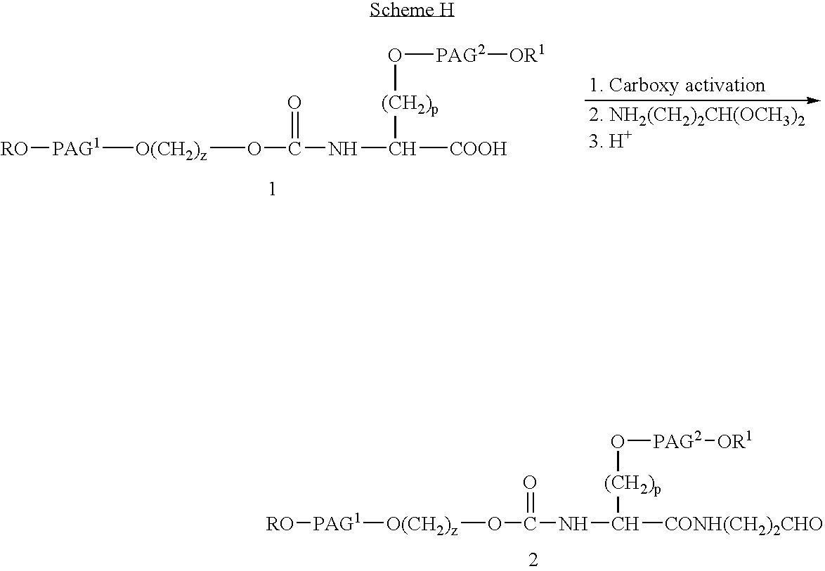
[RO][PAG1][O(CH2)z]OC(=O)NC([(CH2)p]O[PAG2][OR1])[CONH(CH2)2CHO].[RO][PAG1][O(CH2)z]OC(=O)NC([(CH2)p]O[PAG2][OR1])[COOH]
